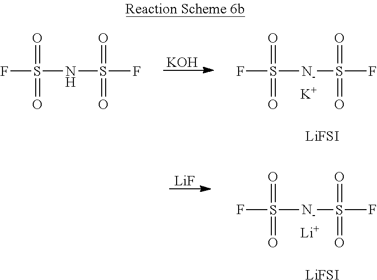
[KOH].FS([N-]S(F)(=O)=O)(=O)=O.[K].[LiFSI].FS([N-]S(F)(=O)=O)(=O)=O.[Li].[LiFSI].[LiF].FS(NS(F)(=O)=O)(=O)=O
